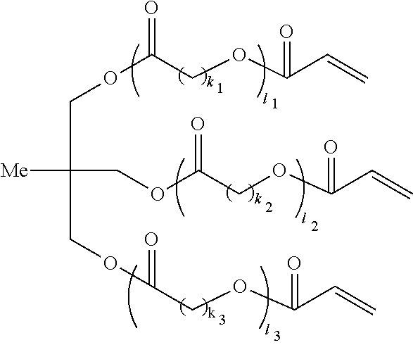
[Me]C(COC(COC(C=C)=O)=O)(COC(=O)COC(C=C)=O)COC(=O)COC(C=C)=O
